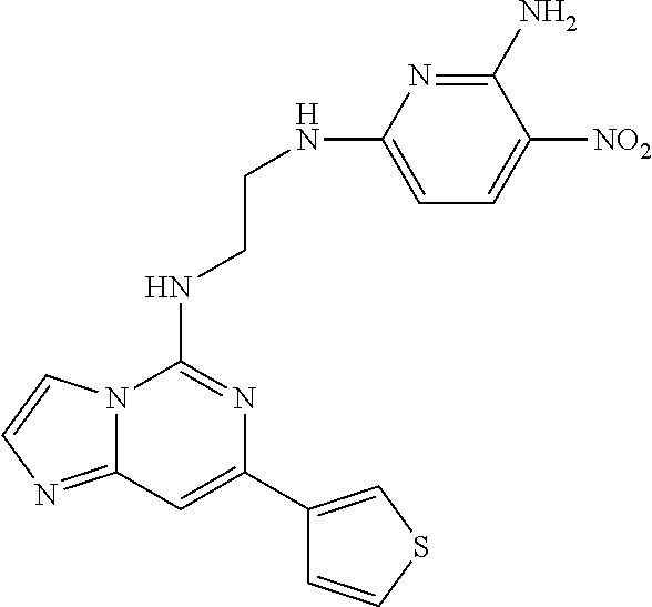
C12=NC=CN1C(NCCNC1=CC=C([NO2])C(N)=N1)=NC(C1=CSC=C1)=C2
